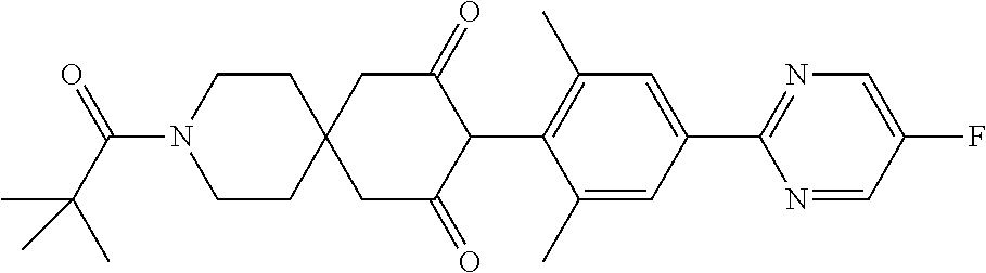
C1(C)=CC(C2=NC=C(F)C=N2)=CC(C)=C1C1C(=O)CC2(CC1=O)CCN(C(C(C)(C)C)=O)CC2
